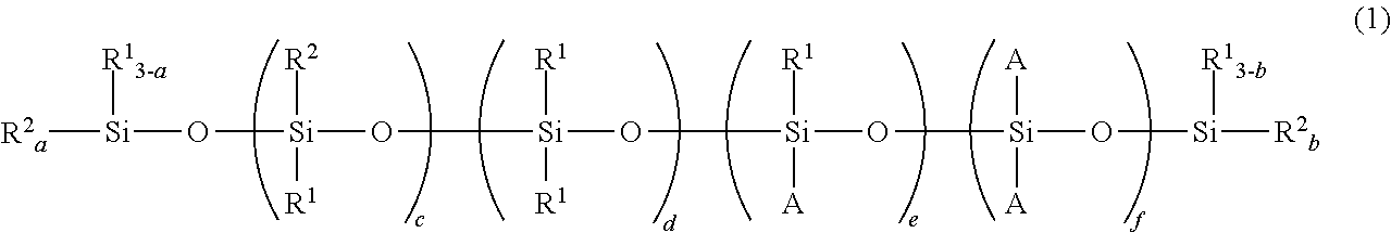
[R2a][Si]([R13-a])O[Si]([R2])([R1])O[Si](O[Si](O[Si](O[Si]([R2b])[R13-b])([A])[A])([R1])[A])([R1])[R1]
